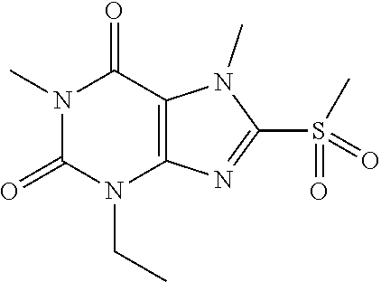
N1(C)C(=O)N(CC)C2=C(C1=O)N(C)C(S(=O)(C)=O)=N2
